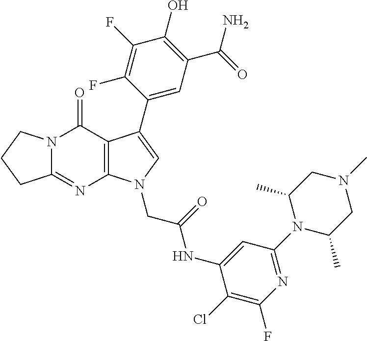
C12=NC3=C(C(=O)N1CCC2)C(C1=CC(C(=O)N)=C(O)C(F)=C1F)=CN3CC(=O)NC1=CC(N2C(C)CN(C)CC2C)=NC(F)=C1Cl
